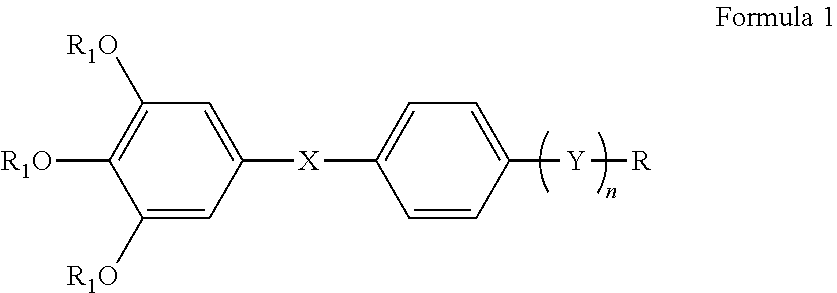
C1([R1O])=CC([X]C2=CC=C([Y][R])C=C2)=CC([R1O])=C1[R1O]
